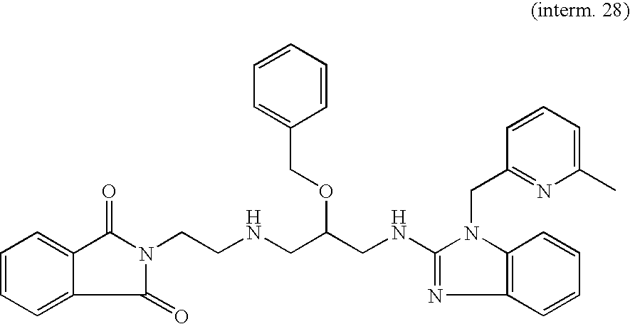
C(C(CNCCN1C(=O)C2=CC=CC=C2C1=O)OCC1=CC=CC=C1)NC1=NC2=C(N1CC1=NC(C)=CC=C1)C=CC=C2
